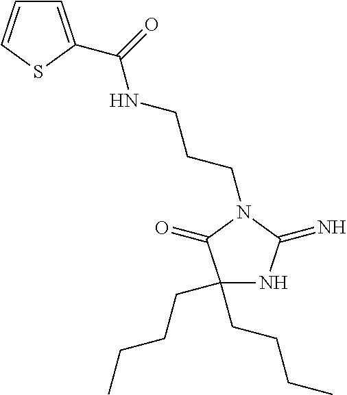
C1(CCCC)(CCCC)NC(=N)N(CCCNC(=O)C2=CC=CS2)C1=O
